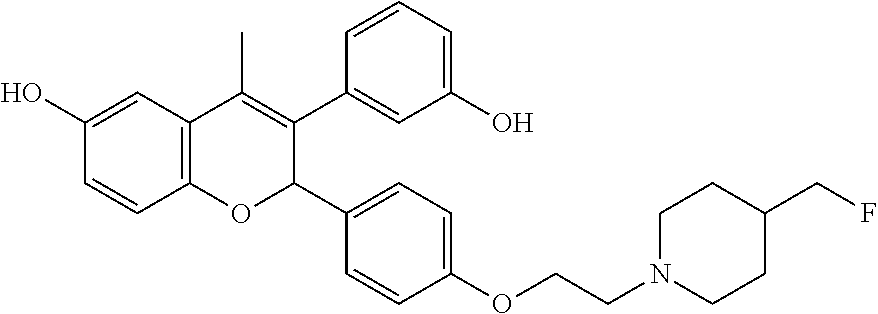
C1(O)=CC2=C(C=C1)OC(C1=CC=C(OCCN3CCC(CF)CC3)C=C1)C(C1=CC(O)=CC=C1)=C2C
